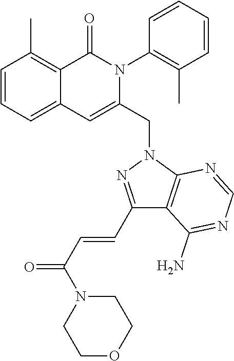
C1=CC=C2C(=C1C)C(=O)N(C1=C(C)C=CC=C1)C(CN1C3=C(C(N)=NC=N3)C(C=CC(=O)N3CCOCC3)=N1)=C2
